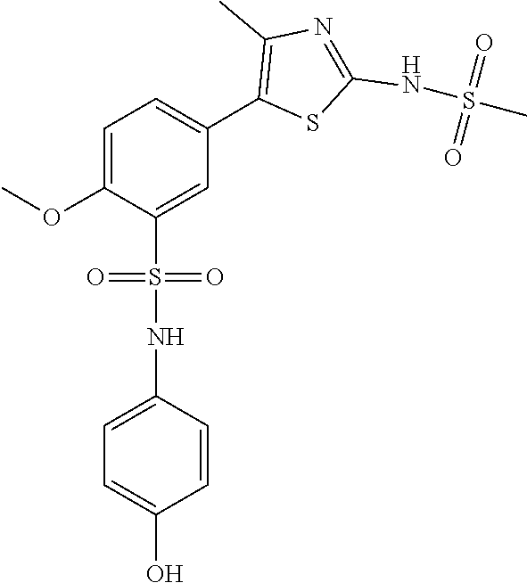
COC1=CC=C(C2=C(C)N=C(NS(C)(=O)=O)S2)C=C1S(NC1=CC=C(O)C=C1)(=O)=O
